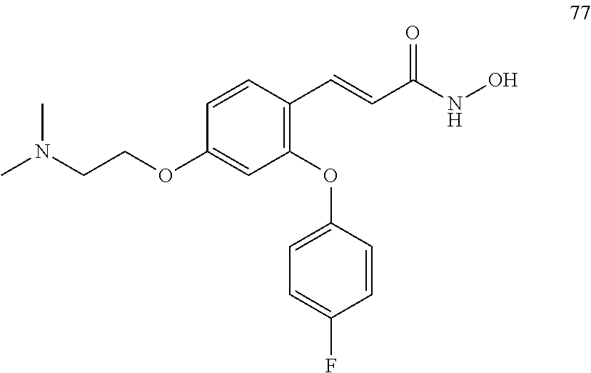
C1=CC(C=CC(NO)=O)=C(OC2=CC=C(F)C=C2)C=C1OCCN(C)C
